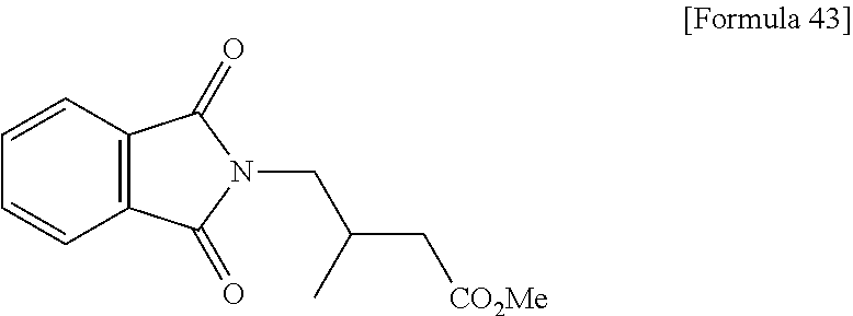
C12=C(C=CC=C1)C(=O)N(CC(C[CO2Me])C)C2=O
